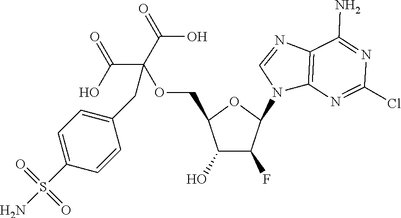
C1(O)C(F)C(N2C3=C(N=C2)C(N)=NC(Cl)=N3)OC1COC(C(O)=O)(C(O)=O)CC1=CC=C(S(N)(=O)=O)C=C1
